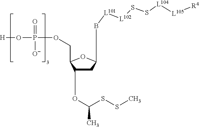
C1(OC(SSC)C)CC(B[L101][L102]SS[L104][L105][R4])OC1COP(O[H])(=O)[O-]
